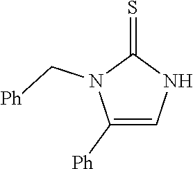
C1([Ph])=CNC(=S)N1C[Ph]
